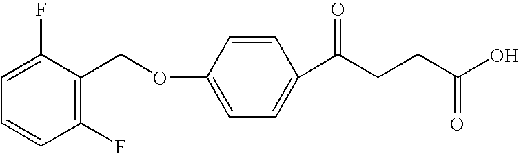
C1=CC(F)=C(COC2=CC=C(C(CCC(O)=O)=O)C=C2)C(F)=C1
